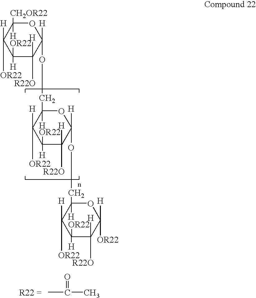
C1([H])([OR22])C([H])([OR22])C([H])([R22O])C([H])(OCC2([H])C([H])([OR22])C([H])([OR22])C([H])([R22O])C([H])(OCC3([H])C([H])([OR22])C([H])([OR22])C([H])([R22O])C([H])([OR22])O3)O2)OC1([H])[CH2OR22].CC(C)=O
